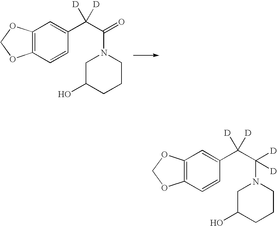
C12=C(C=CC(C(C(=O)N3CC(O)CCC3)([D])[D])=C1)OCO2.C12=C(C=CC(C(C([D])(N3CC(O)CCC3)[D])([D])[D])=C1)OCO2
